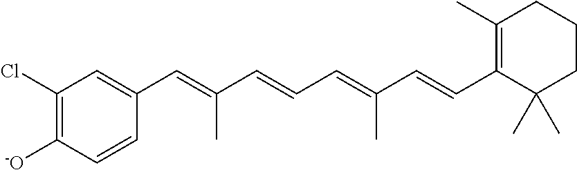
C1(C=C(C=CC=C(C=CC2=C(C)CCCC2(C)C)C)C)=CC(Cl)=C([-O])C=C1
